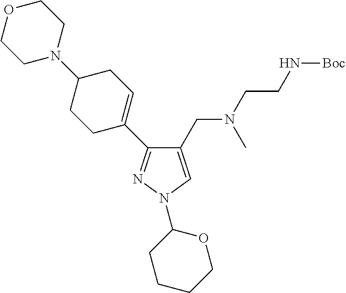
C1(C2=CCC(N3CCOCC3)CC2)=NN(C2CCCCO2)C=C1CN(CCN[Boc])C
